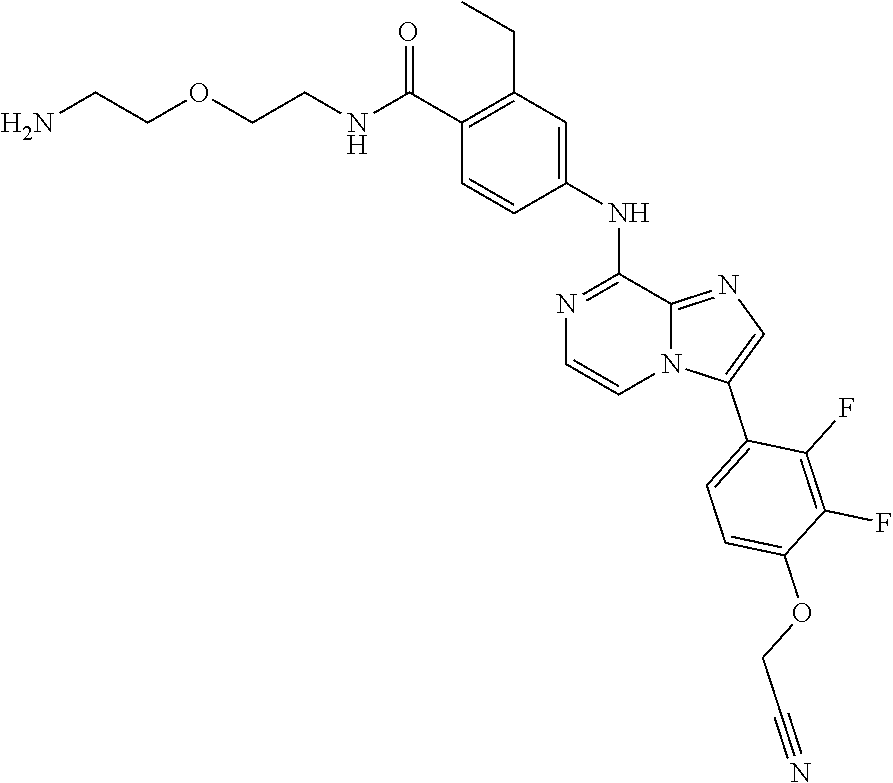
C1=CC(NC2=NC=CN3C2=NC=C3C2=CC=C(OCC#N)C(F)=C2F)=CC(CC)=C1C(=O)NCCOCCN
